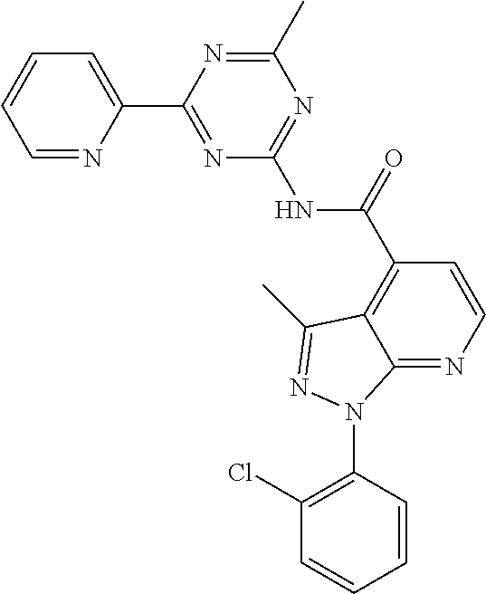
C1=NC(C2=NC(NC(C3=C4C(=NC=C3)N(C3=C(Cl)C=CC=C3)N=C4C)=O)=NC(C)=N2)=CC=C1
